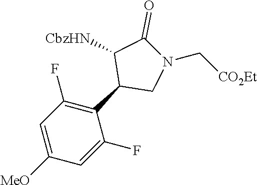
C1=C([MeO])C=C(F)C(C2CN(C[CO2Et])C(=O)C2[CbzHN])=C1F
